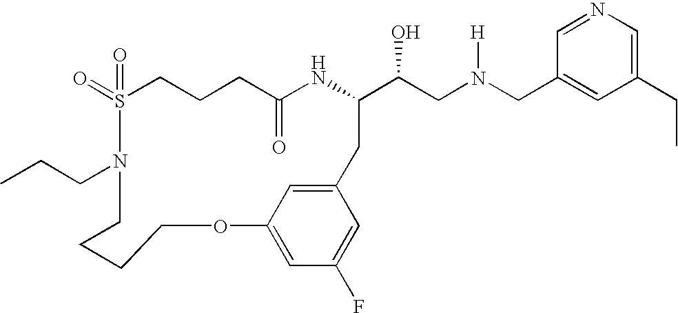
S1(=O)(=O)CCCC(=O)NC(C(CN(CC2=CC(CC)=CN=C2)[H])O)CC2=CC(=CC(F)=C2)OCCCCN1CCC
